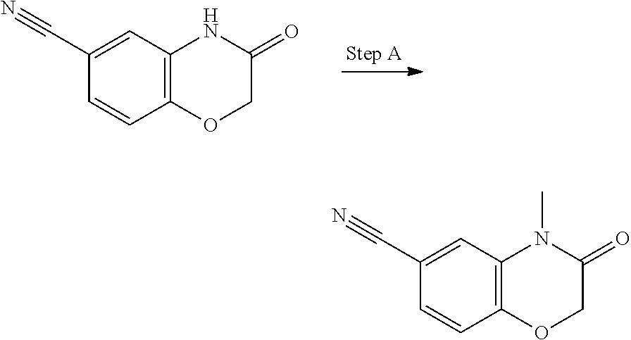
C12=C(C=C(C#N)C=C1)NC(=O)CO2.C12=C(C=C(C#N)C=C1)N(C)C(=O)CO2
